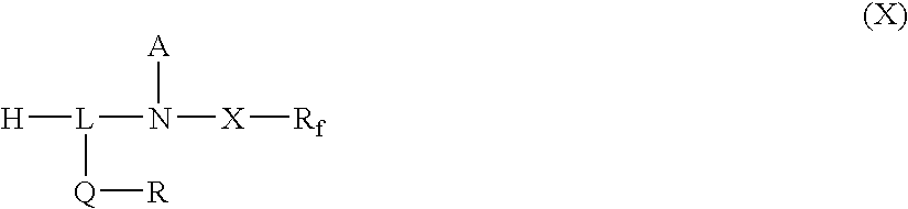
[H][L]([Q][R])N([A])[X][Rf]
